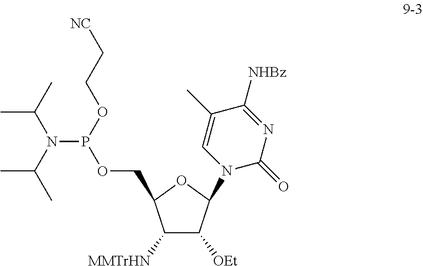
C1([MMTrHN])C([OEt])C(N2C(=O)N=C([NHBz])C(C)=C2)OC1COP(N(C(C)C)C(C)C)OCC[NC]
